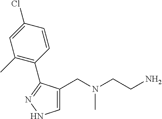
C1=C(CN(CCN)C)C(C2=C(C)C=C(Cl)C=C2)=NN1
